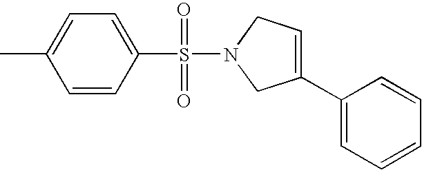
C1=C(C)C=CC(S(=O)(=O)N2CC=C(C3=CC=CC=C3)C2)=C1
